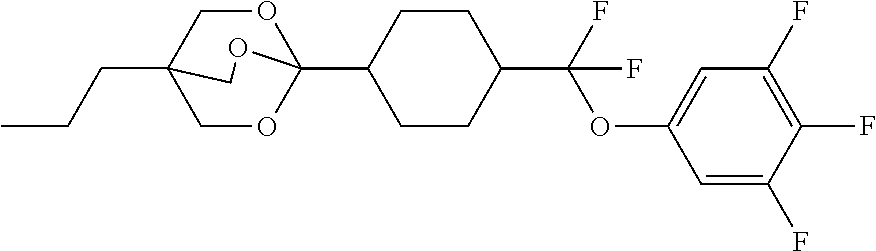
C(CC)C12COC(C3CCC(C(OC4=CC(F)=C(F)C(F)=C4)(F)F)CC3)(OC1)OC2
